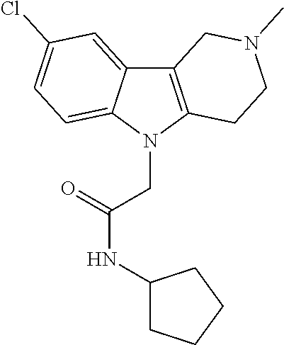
C12=C(N(CC(NC3CCCC3)=O)C3=CC=C(Cl)C=C13)CCN(C)C2
